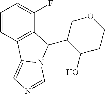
C1=CC2=C(C(F)=C1)C(C1C(O)CCOC1)N1C2=CN=C1
